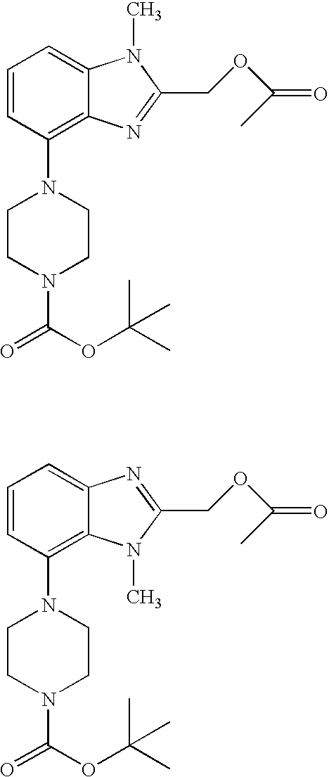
C1=CC(N2CCN(C(OC(C)(C)C)=O)CC2)=C2C(=C1)N(C)C(COC(C)=O)=N2.C1=CC(N2CCN(C(OC(C)(C)C)=O)CC2)=C2C(=C1)N=C(COC(C)=O)N2C
